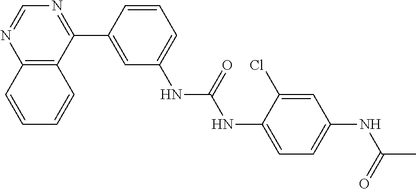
C12=C(C(C3=CC(NC(NC4=CC=C(NC(C)=O)C=C4Cl)=O)=CC=C3)=NC=N1)C=CC=C2
